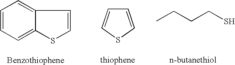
C1=CC=C2C(=C1)C=CS2.C1=CSC=C1.CCCCS
